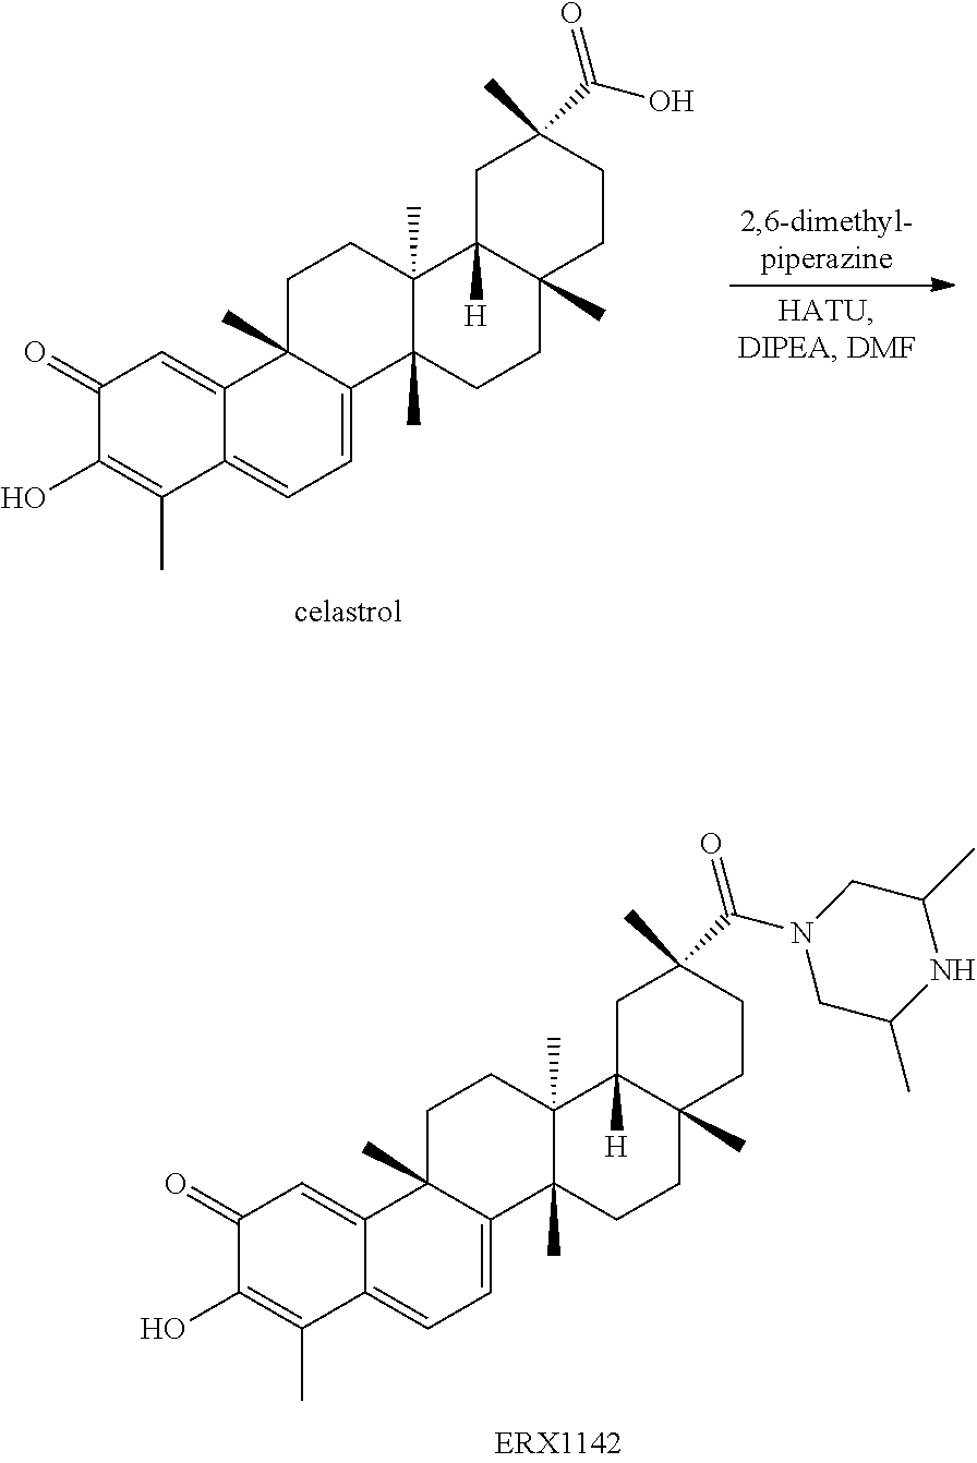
C1(=O)C(O)=C(C)C2=CC=C3C(C)(C2=C1)CCC1(C)C3(C)CCC2(C)C1([H])CC(C)(C(N1CC(C)NC(C)C1)=O)CC2.C1(=O)C(O)=C(C)C2=CC=C3C(C)(C2=C1)CCC1(C)C3(C)CCC2(C)C1([H])CC(C)(C(O)=O)CC2
